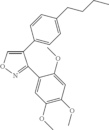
C1(C2=CC=C(CCCC)C=C2)=CON=C1C1=CC(OC)=C(OC)C=C1OC
